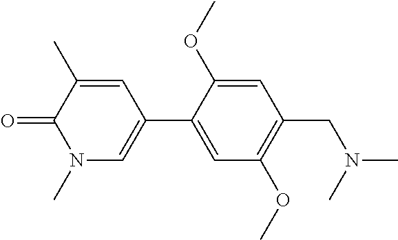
C1=C(C2=CN(C)C(=O)C(C)=C2)C(OC)=CC(CN(C)C)=C1OC
